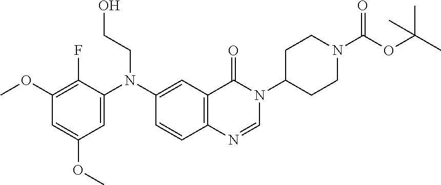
C1=C(N(CCO)C2=CC3=C(C=C2)N=CN(C2CCN(C(=O)OC(C)(C)C)CC2)C3=O)C(F)=C(OC)C=C1OC
